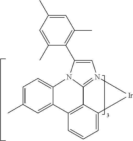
C1=C(C)C=C2C(=C1)N1C3=N(C=C1C1=C(C)C=C(C)C=C1C)[Ir]C1=CC=CC2=C13
